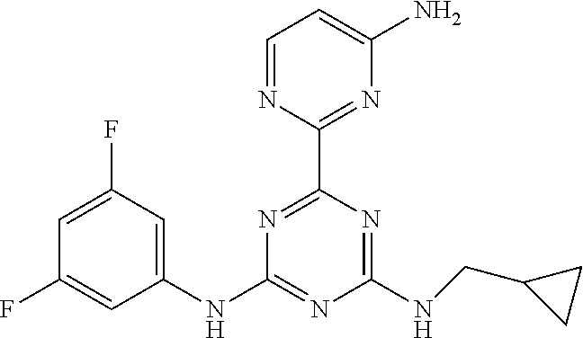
C1=NC(C2=NC(NC3=CC(F)=CC(F)=C3)=NC(NCC3CC3)=N2)=NC(N)=C1
